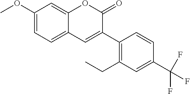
C1(OC)=CC=C2C(=C1)OC(=O)C(C1=C(CC)C=C(C(F)(F)F)C=C1)=C2
